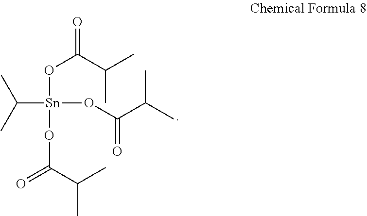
CC(C)[Sn](OC(=O)C(C)C)(OC(=O)C(C)C)OC(C(C)C)=O
